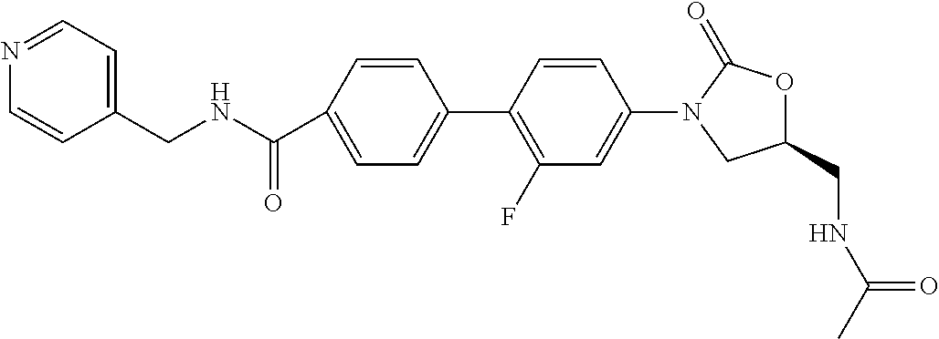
C1=C(C(NCC2=CC=NC=C2)=O)C=CC(C2=C(F)C=C(N3CC(CNC(C)=O)OC3=O)C=C2)=C1
